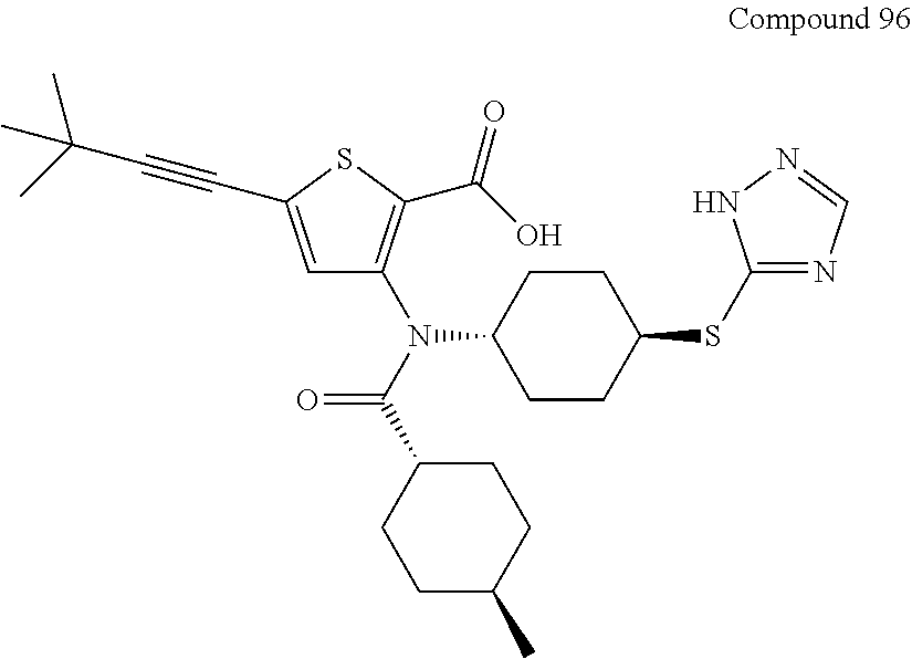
C1CC(N(C(C2CCC(C)CC2)=O)C2=C(C(=O)O)SC(C#CC(C)(C)C)=C2)CCC1SC1=NC=NN1
